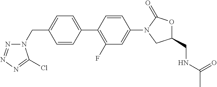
C1(CN2N=NN=C2Cl)=CC=C(C2=C(F)C=C(N3CC(CNC(C)=O)OC3=O)C=C2)C=C1
